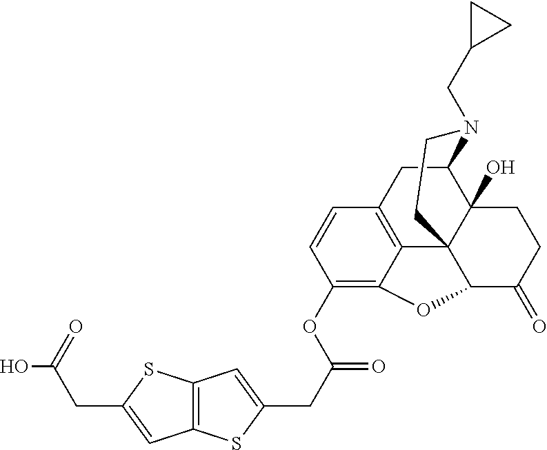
OC(CC1=CC2=C(S1)C=C(CC(OC1=C3C4=C(C=C1)CC1C5(O)C4(C(C(=O)CC5)O3)CCN1CC1CC1)=O)S2)=O
